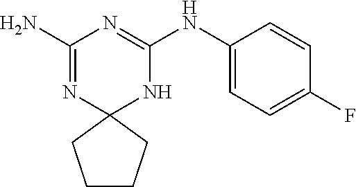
C1(N)=NC2(NC(NC3=CC=C(F)C=C3)=N1)CCCC2
